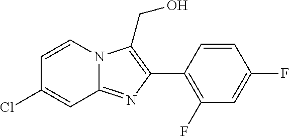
C1(C2=C(CO)N3C(=N2)C=C(Cl)C=C3)=C(F)C=C(F)C=C1
